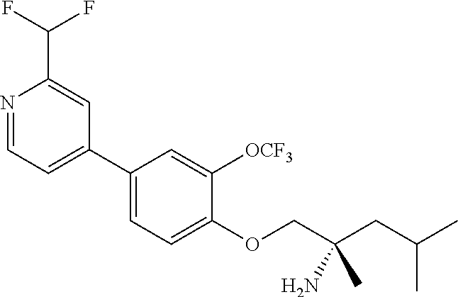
N1=CC=C(C2=CC=C(OCC(CC(C)C)(N)C)C([OCF3])=C2)C=C1C(F)F
